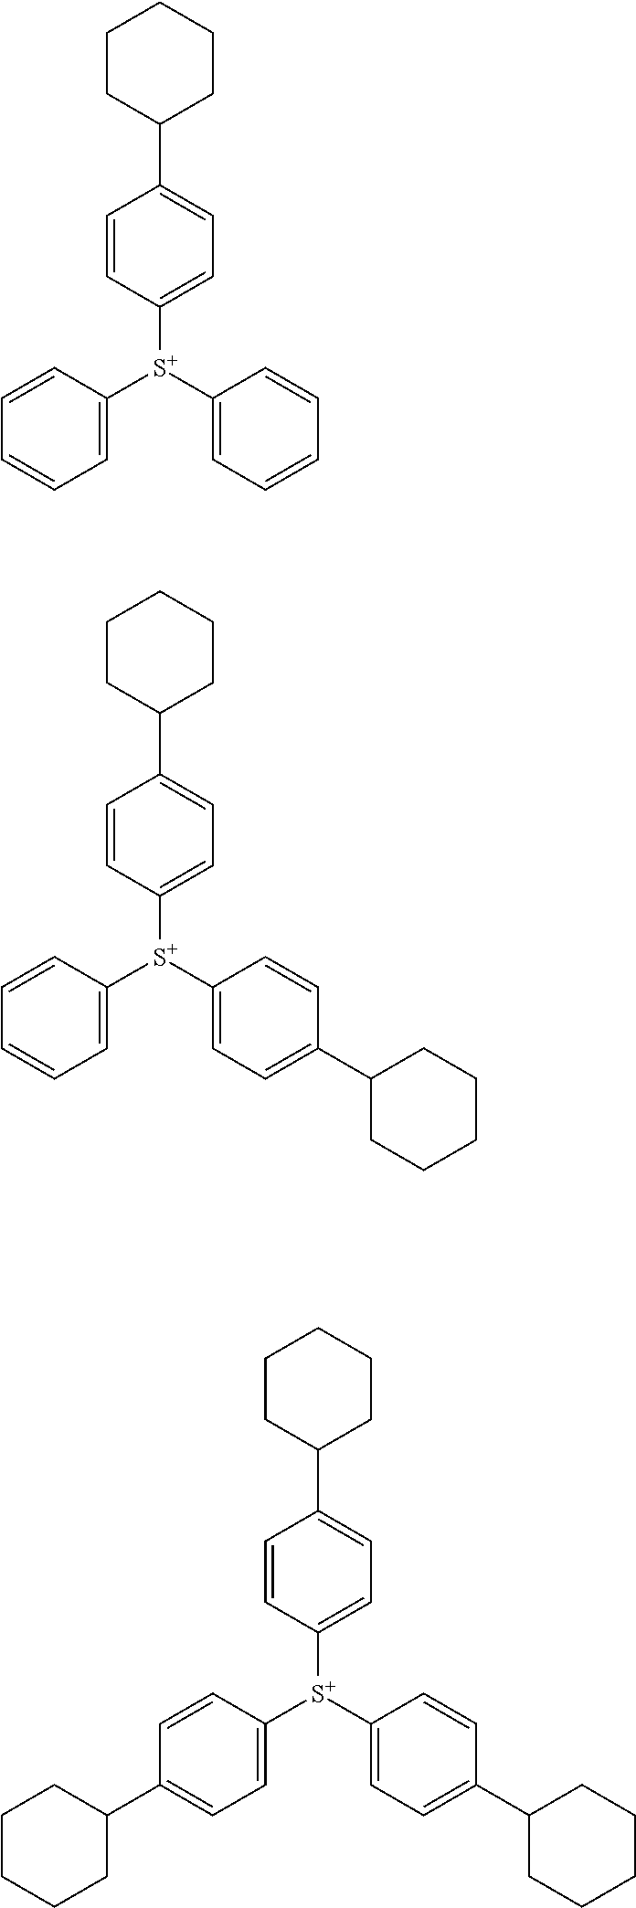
C1=CC=CC=C1[S+](C1=CC=CC=C1)C1=CC=C(C2CCCCC2)C=C1.C1=CC=CC=C1[S+](C1=CC=C(C2CCCCC2)C=C1)C1=CC=C(C2CCCCC2)C=C1.C1=CC(C2CCCCC2)=CC=C1[S+](C1=CC=C(C2CCCCC2)C=C1)C1=CC=C(C2CCCCC2)C=C1
